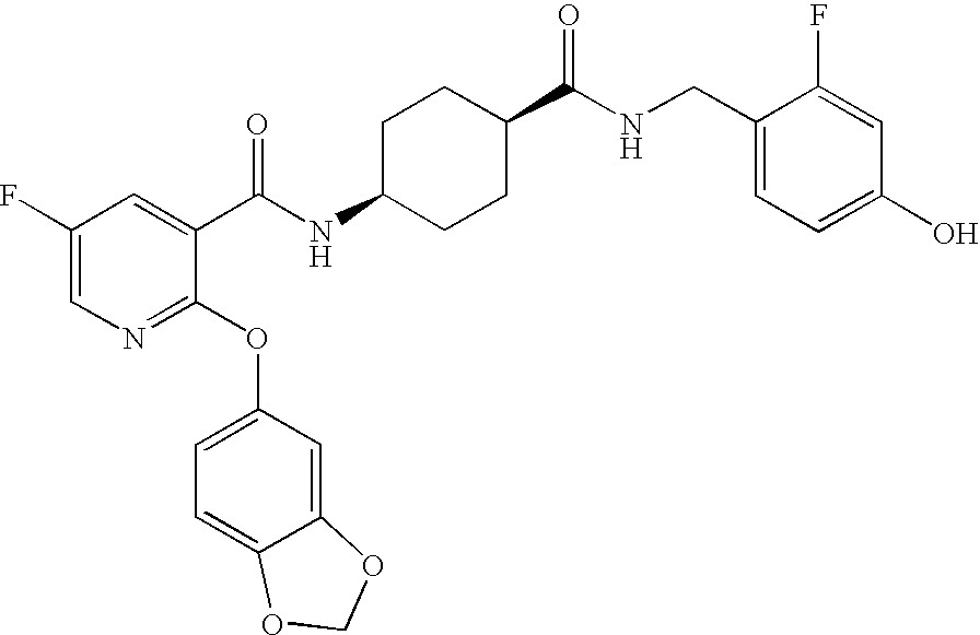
N1=C(OC2=CC=C3C(=C2)OCO3)C(C(NC2CCC(C(NCC3=CC=C(O)C=C3F)=O)CC2)=O)=CC(F)=C1
